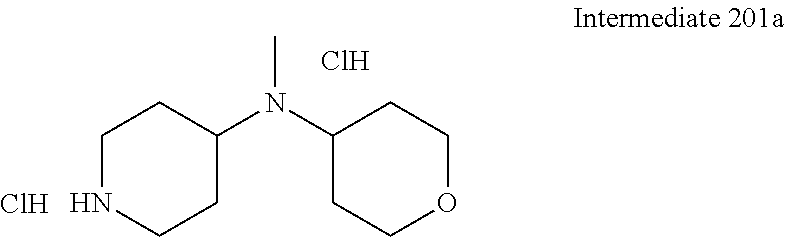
CN(C1CCOCC1)C1CCNCC1.Cl.Cl
